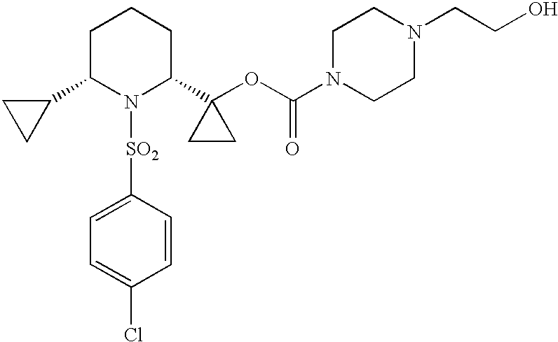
C1C(C2CC2)N([SO2]C2=CC=C(Cl)C=C2)C(C2(OC(N3CCN(CCO)CC3)=O)CC2)CC1
